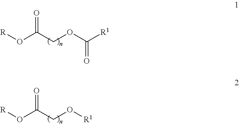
[R]OC(COC([R1])=O)=O.[R]OC(CO[R1])=O
